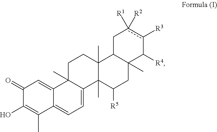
C1(=O)C(O)=C(C)C2=CC=C3C(C)(C2=C1)CCC1(C)C3(C)C([R5])CC2(C)C1Cc([R1])([R2])c([R3])C2[R4]
